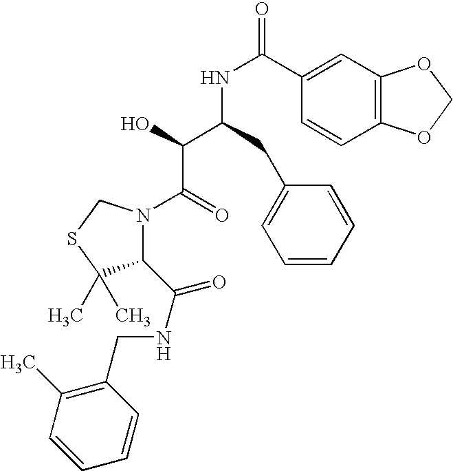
C(C(NC(C1=CC2=C(C=C1)OCO2)=O)C(C(=O)N1C(C(NCC2=C(C)C=CC=C2)=O)C(C)(C)SC1)O)C1=CC=CC=C1
